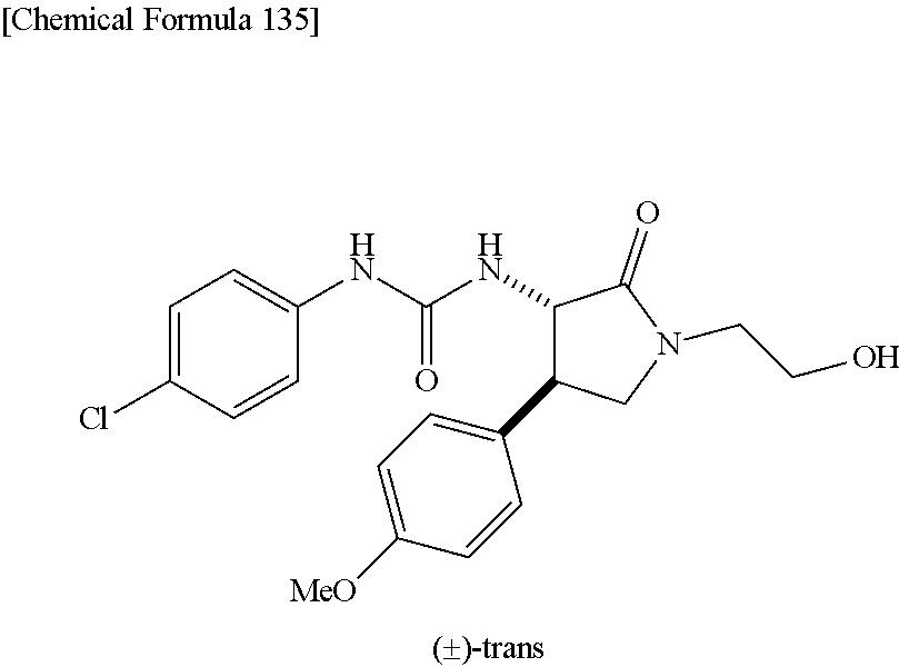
C1=C(Cl)C=CC(NC(NC2C(=O)N(CCO)CC2C2=CC=C([MeO])C=C2)=O)=C1
